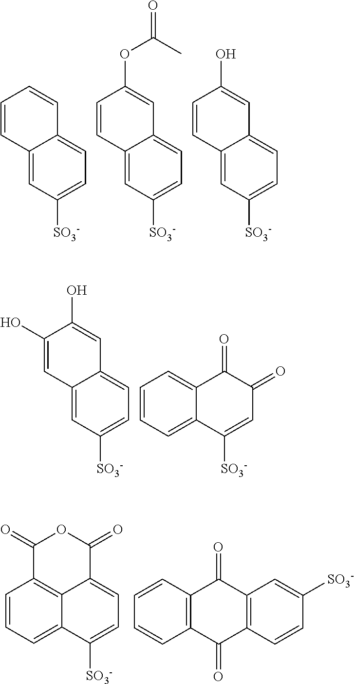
C1=C2C(=CC=C1[SO3-])C=C(OC(=O)C)C=C2.C1=C2C(=CC=C1[SO3-])C=C(O)C=C2.C1=C2C(=CC=C1[SO3-])C=CC=C2.C12=CC=CC=C1C(=O)C(=O)C=C2[SO3-].C1=C2C(=CC=C1[SO3-])C=C(O)C(O)=C2.C12=CC=CC3=C1C(=CC=C2[SO3-])C(=O)OC3=O.C12=C(C(=O)C3=C(C1=O)C=CC([SO3-])=C3)C=CC=C2
